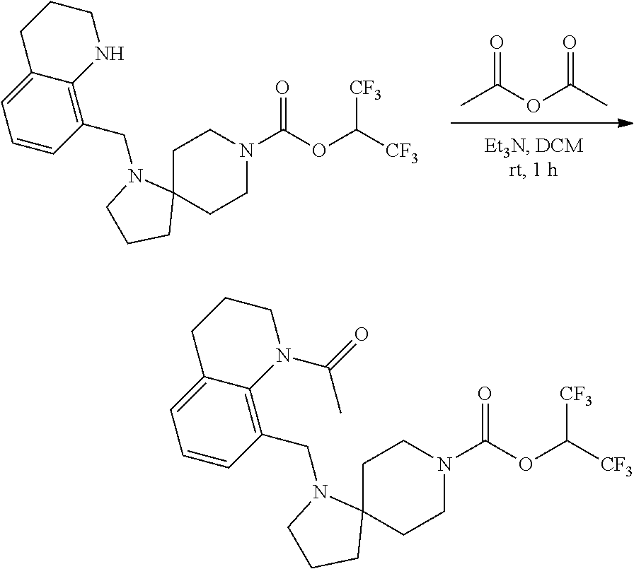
C(OC(C)=O)(=O)C.C1C2(CCN(C(OC([CF3])[CF3])=O)C1)CCCN2CC1=C2C(=CC=C1)CCCN2.C1C2(CCN(C(OC([CF3])[CF3])=O)C1)CCCN2CC1=C2C(=CC=C1)CCCN2C(=O)C
